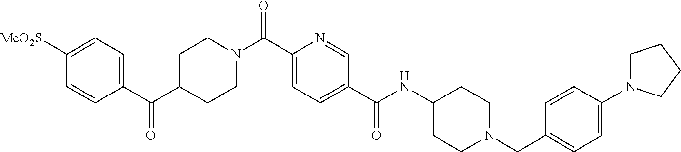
C1(C(C2CCN(C(C3=CC=C(C(NC4CCN(CC5=CC=C(N6CCCC6)C=C5)CC4)=O)C=N3)=O)CC2)=O)=CC=C([MeO2S])C=C1
